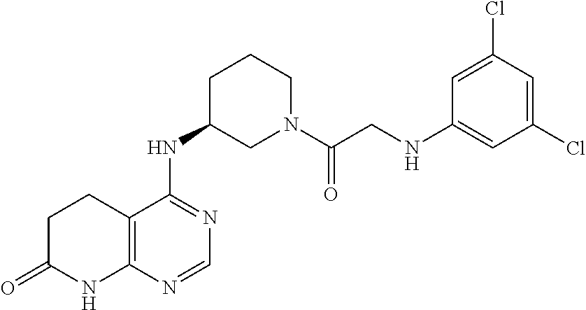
N(C1CN(C(CNC2=CC(Cl)=CC(Cl)=C2)=O)CCC1)C1=NC=NC2=C1CCC(=O)N2
